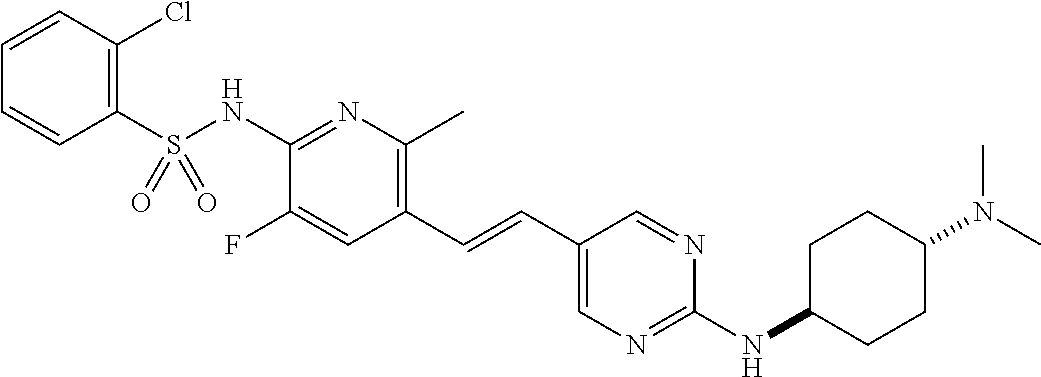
C1(S(NC2=NC(C)=C(C=CC3=CN=C(NC4CCC(N(C)C)CC4)N=C3)C=C2F)(=O)=O)=C(Cl)C=CC=C1
